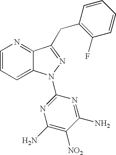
C1=CC=C2C(=N1)C(CC1=C(F)C=CC=C1)=NN2C1=NC(N)=C([NO2])C(N)=N1
